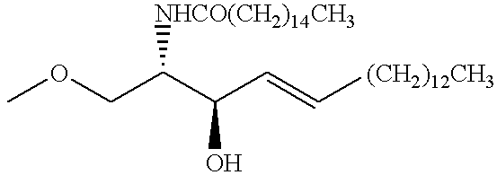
O(CC(C(C=C[(CH2)12CH3])O)[NHCO(CH2)14CH3])C
